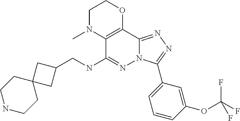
C1(CNC2=NN3C(=NN=C3C3=CC=CC(OC(F)(F)F)=C3)C3=C2N(C)CCO3)CC2(C1)CCNCC2
